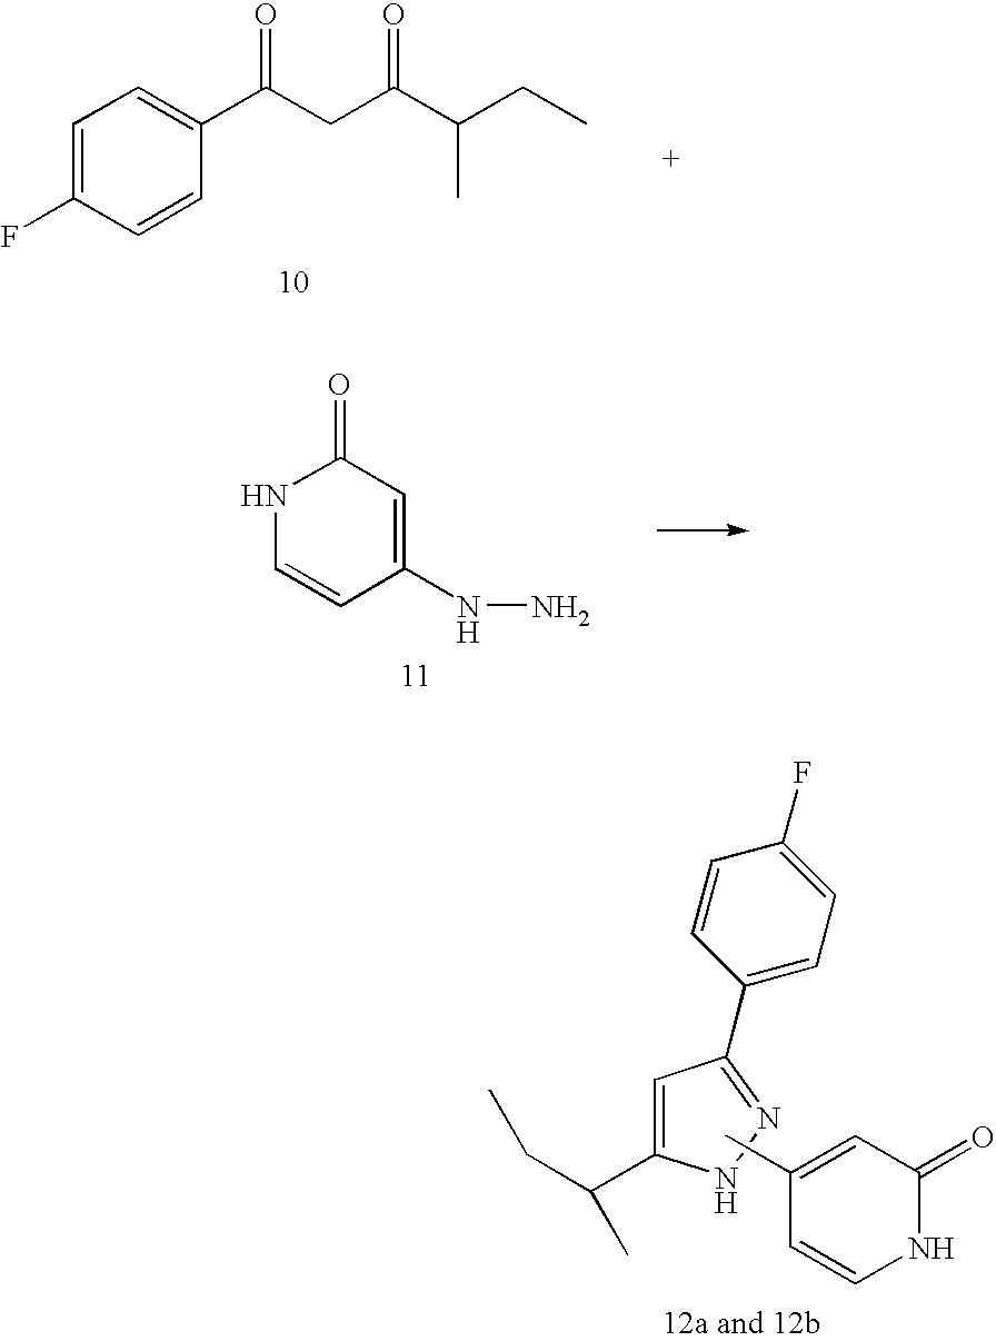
C1=C(F)C=CC(C(CC(C(CC)C)=O)=O)=C1.N1C=CC(NN)=CC1=O.C1=C(C(CC)C)NN=C1C1=CC=C(F)C=C1.CC1=CC(=O)NC=C1
